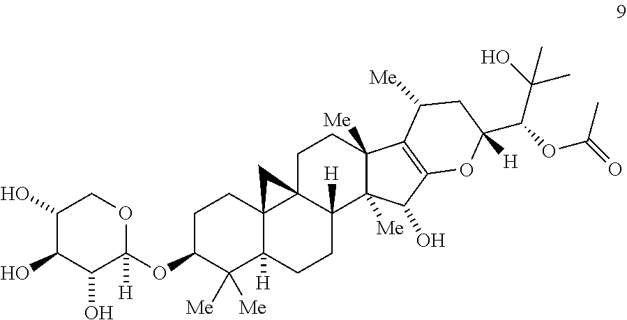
C1(O)C(O)C(O)C([H])(OC2C([Me])([Me])C3([H])C4(CC2)C2(C([H])(CC3)C3([Me])C([Me])(CC2)C2=C(C3O)OC(C(OC(C)=O)C(O)(C)C)([H])CC2[Me])C4)OC1
